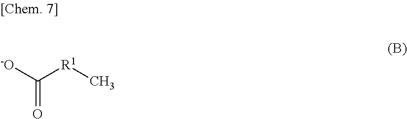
O=C([-O])[R1]C
